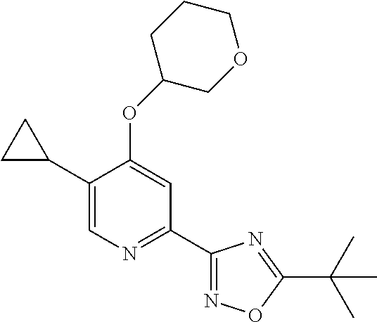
C1(C2CC2)=CN=C(C2=NOC(C(C)(C)C)=N2)C=C1OC1COCCC1
